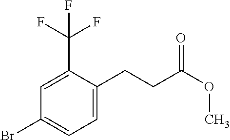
C1=C(CCC(=O)OC)C(C(F)(F)F)=CC(Br)=C1
